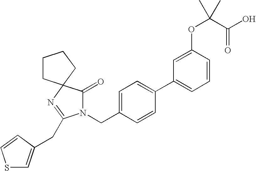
N1(CC2=CC=C(C3=CC=CC(OC(C(O)=O)(C)C)=C3)C=C2)C(=O)C2(N=C1CC1=CSC=C1)CCCC2
